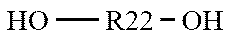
O[R22]O
